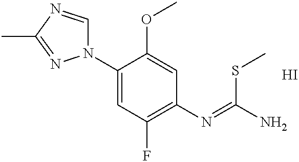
N1(C2=CC(F)=C(N=C(N)SC)C=C2OC)C=NC(C)=N1.I
